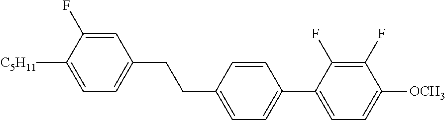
C1=C(F)C([C5H11])=CC=C1CCC1=CC=C(C2=CC=C([OCH3])C(F)=C2F)C=C1
